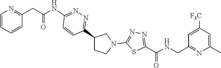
C1=CC(CC(=O)NC2=NN=C(C3CCN(C4=NN=C(C(NCC5=NC(C)=CC([F3C])=C5)=O)S4)C3)C=C2)=NC=C1
